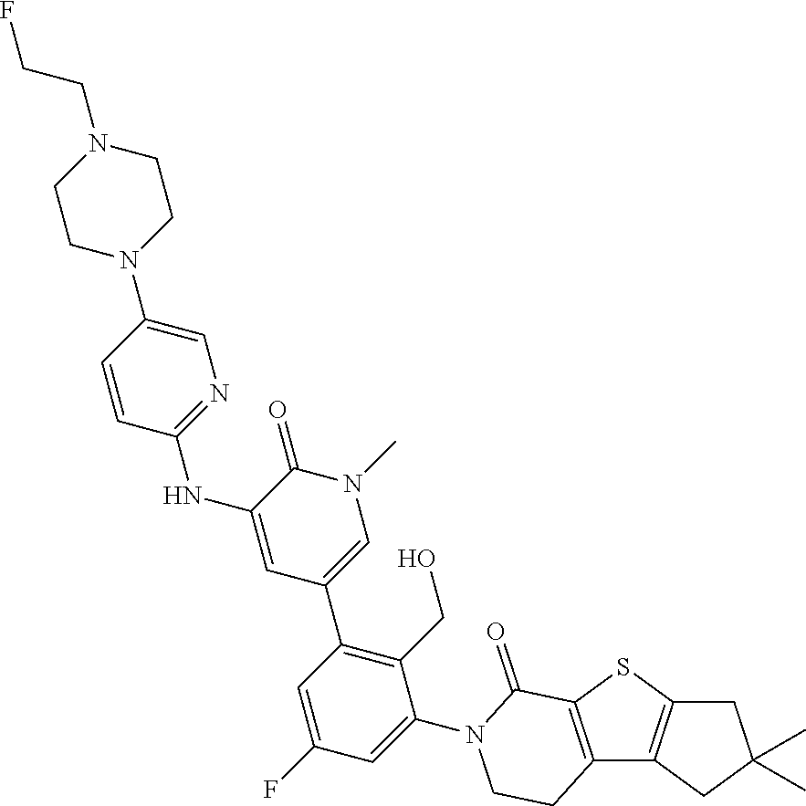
C12=C(SC3=C1CC(C)(C)C3)C(=O)N(C1=CC(F)=CC(C3=CN(C)C(=O)C(NC4=NC=C(N5CCN(CCF)CC5)C=C4)=C3)=C1CO)CC2
